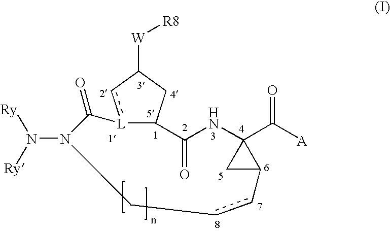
C12CC([W][R8])c[L]1C(=O)N(N([Ry])[Ry])CccC1C(C([A])=O)(NC2=O)C1
